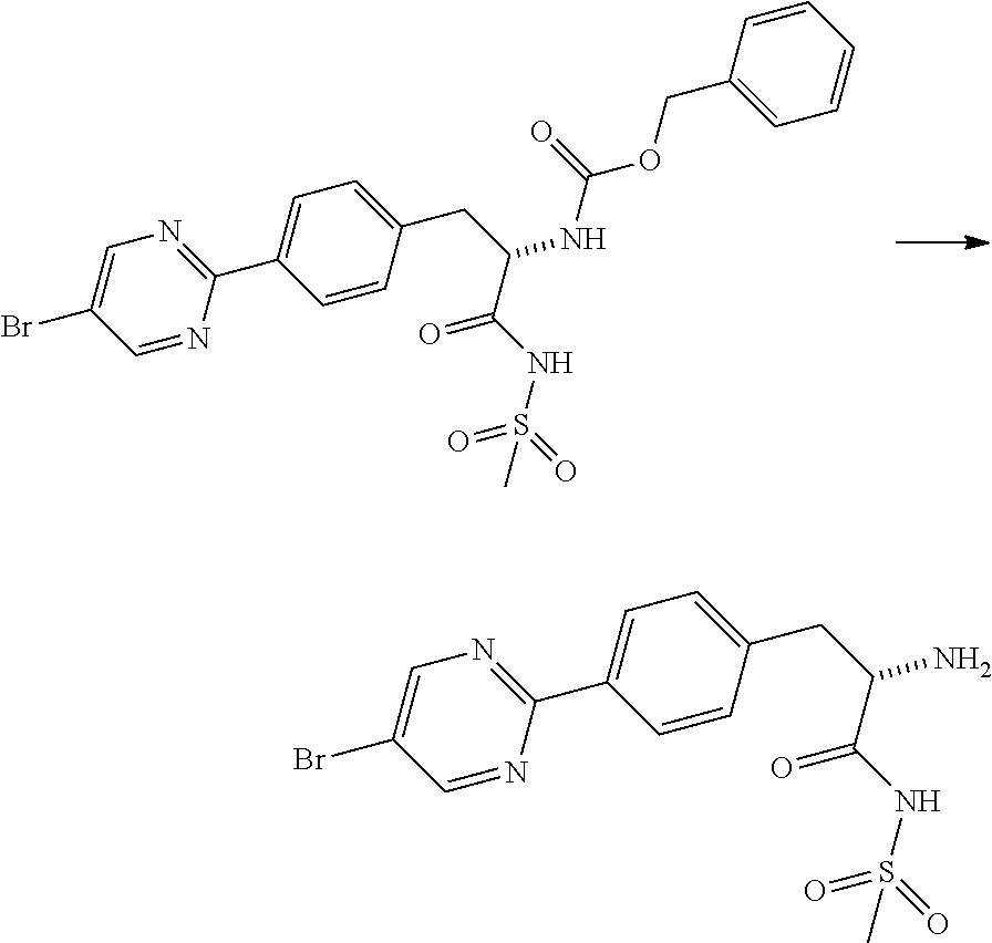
C1=CC(CC(NC(=O)OCC2=CC=CC=C2)C(NS(=O)(=O)C)=O)=CC=C1C1=NC=C(Br)C=N1.C1=CC(CC(N)C(NS(=O)(=O)C)=O)=CC=C1C1=NC=C(Br)C=N1
